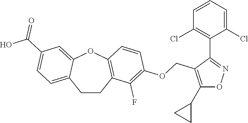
C1CC2=C(OC3=CC(C(O)=O)=CC=C13)C=CC(OCC1=C(C3CC3)ON=C1C1=C(Cl)C=CC=C1Cl)=C2F
